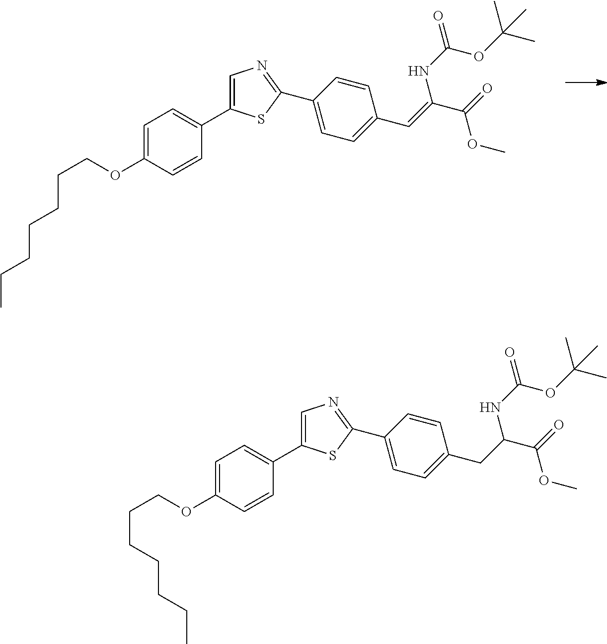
C(COC1=CC=C(C2=CN=C(C3=CC=C(C=C(C(=O)OC)NC(=O)OC(C)(C)C)C=C3)S2)C=C1)CCCCC.C(COC1=CC=C(C2=CN=C(C3=CC=C(CC(C(=O)OC)NC(=O)OC(C)(C)C)C=C3)S2)C=C1)CCCCC
